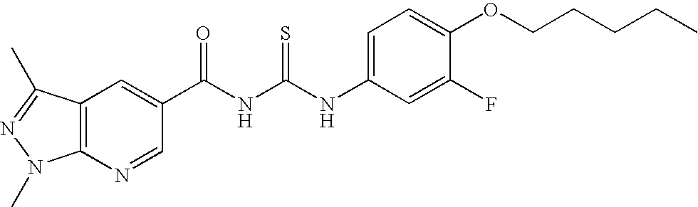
C(NC(NC1=CC=C(OCCCCC)C(F)=C1)=S)(=O)C1=CC2=C(N=C1)N(C)N=C2C
